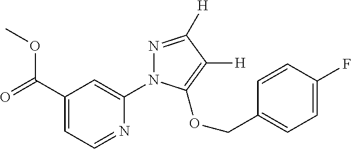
O(C(C1=CC=NC(N2N=C([H])C([H])=C2OCC2=CC=C(F)C=C2)=C1)=O)C
